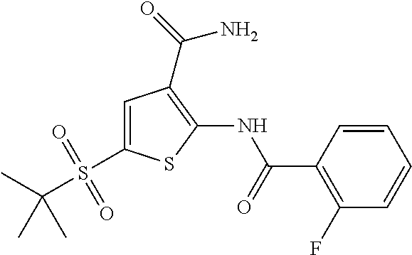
C1=CC(C(=O)NC2=C(C(=O)N)C=C(S(C(C)(C)C)(=O)=O)S2)=C(F)C=C1
